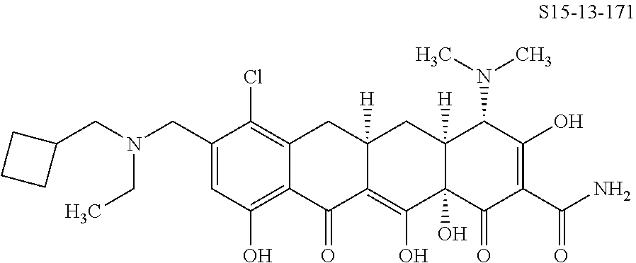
C1(CN(CC2CCC2)CC)=CC(O)=C2C(=C1Cl)CC1([H])C(=C(O)C3(O)C([H])(C1)C(N(C)C)C(O)=C(C(N)=O)C3=O)C2=O
